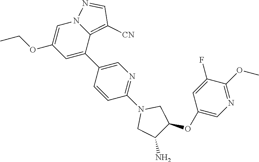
C1(OCC)=CN2C(=C([CN])C=N2)C(C2=CN=C(N3CC(N)C(OC4=CN=C(OC)C(F)=C4)C3)C=C2)=C1
